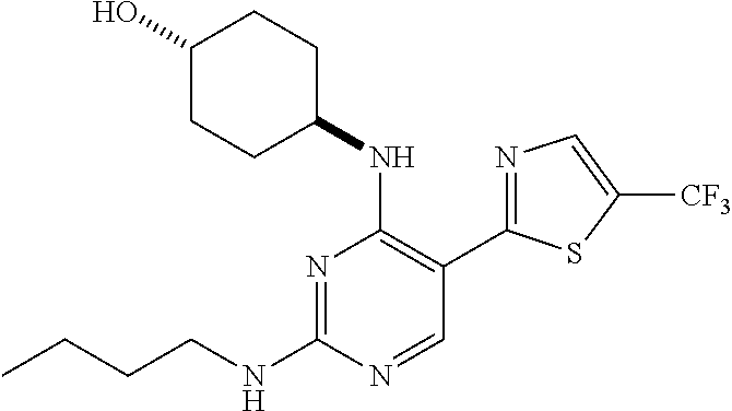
N1=C(NCCCC)N=CC(C2=NC=C([CF3])S2)=C1NC1CCC(O)CC1
